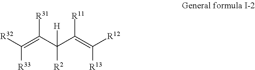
[R32]C(=C(C(C(=C([R12])[R13])[R11])([H])[R2])[R31])[R33]
